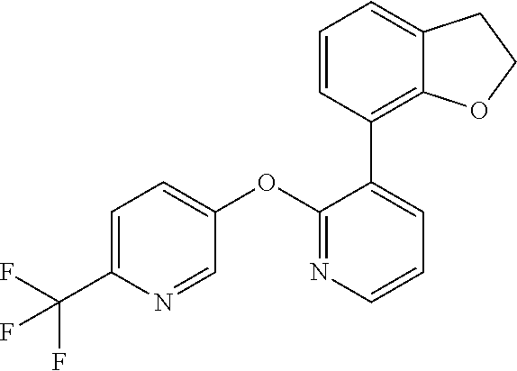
C1=C(C(F)(F)F)N=CC(OC2=NC=CC=C2C2=C3C(=CC=C2)CCO3)=C1
